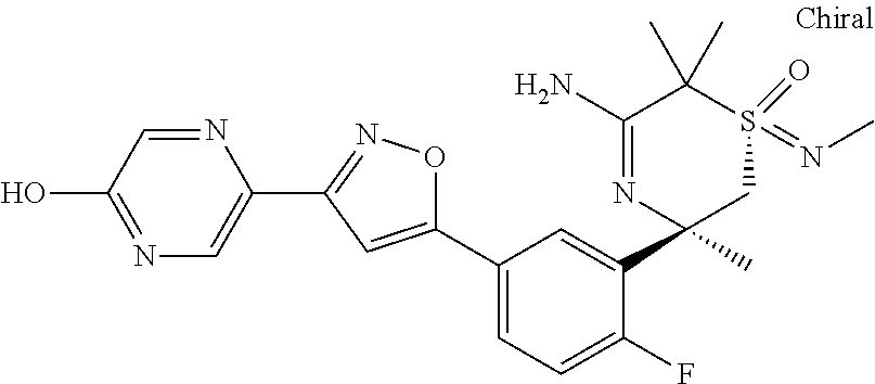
N1=C(O)C=NC(C2=NOC(C3=CC=C(F)C(C4(C)CS(=NC)(=O)C(C)(C)C(N)=N4)=C3)=C2)=C1
